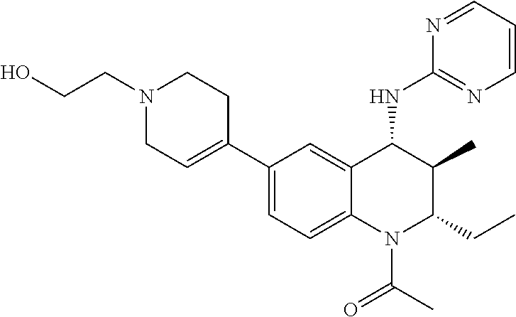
C1(C2=CCN(CCO)CC2)=CC=C2C(=C1)C(NC1=NC=CC=N1)C(C)C(CC)N2C(C)=O
